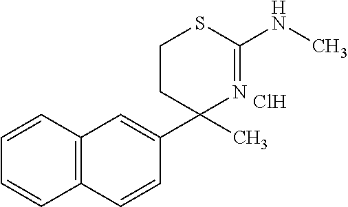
C1CC(C2=CC3=C(C=C2)C=CC=C3)(C)N=C(NC)S1.Cl
